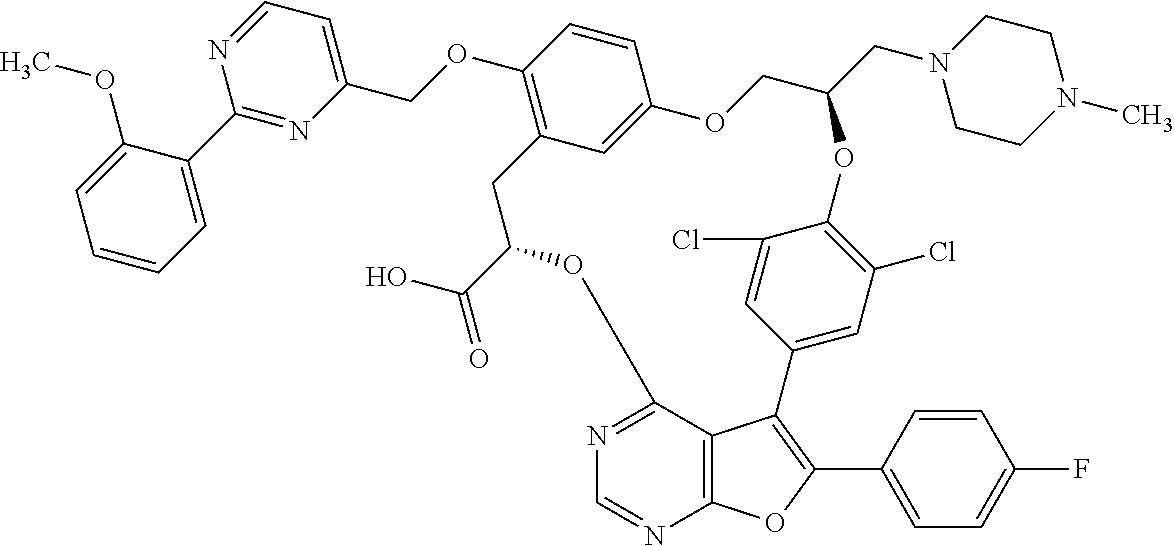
C1=CC=C(C2=NC(COC3=C4C=C(C=C3)OCC(CN3CCN(C)CC3)OC3=C(Cl)C=C(C=C3Cl)C3=C(C5=CC=C(F)C=C5)OC5=C3C(=NC=N5)OC(C(O)=O)C4)=CC=N2)C(OC)=C1
